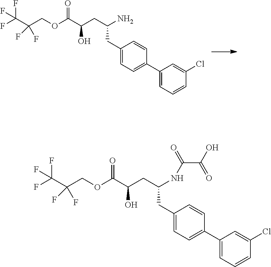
FC(C(COC(C(CC(N)CC1=CC=C(C2=CC=CC(Cl)=C2)C=C1)O)=O)(F)F)(F)F.FC(C(COC(C(CC(NC(=O)C(=O)O)CC1=CC=C(C2=CC=CC(Cl)=C2)C=C1)O)=O)(F)F)(F)F
